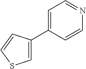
C1=C(C2=CSC=C2)C=CN=C1
